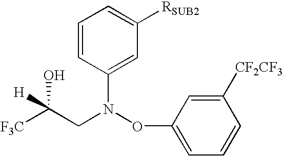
[F3C]C(CN(C1=CC([RSUB2])=CC=C1)OC1=CC=CC([CF2CF3])=C1)(O)[H]
